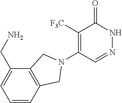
C1([F3C])=C(N2CC3=C(C(CN)=CC=C3)C2)C=NNC1=O
